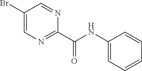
C1(Br)=CN=C(C(NC2=CC=CC=C2)=O)N=C1
